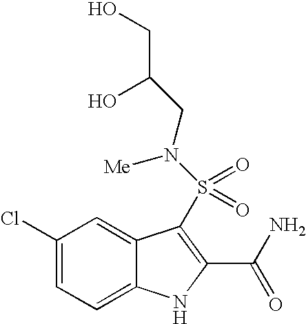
C1(Cl)=CC=C2C(=C1)C(S(=O)(=O)N(CC(CO)O)[Me])=C(C(N)=O)N2
